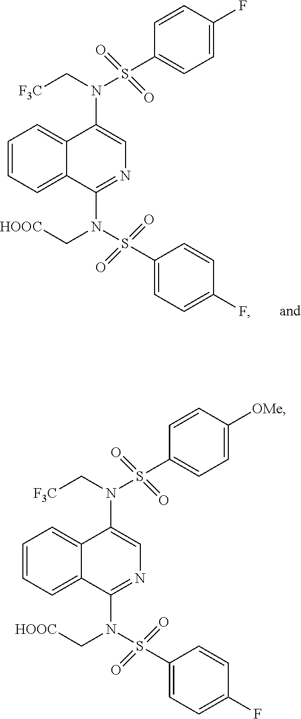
C1=CC=C2C(=C1)C(N(C[F3C])S(C1=CC=C(F)C=C1)(=O)=O)=CN=C2N(S(C1=CC=C(F)C=C1)(=O)=O)C[HOOC].C1=CC=C2C(=C1)C(N(C[F3C])S(C1=CC=C([OMe])C=C1)(=O)=O)=CN=C2N(S(C1=CC=C(F)C=C1)(=O)=O)C[HOOC]
